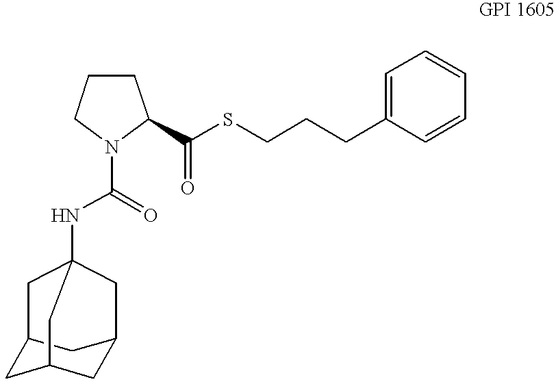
C1CCN(C(NC23CC4CC(CC(C4)C2)C3)=O)C1C(SCCCC1=CC=CC=C1)=O
